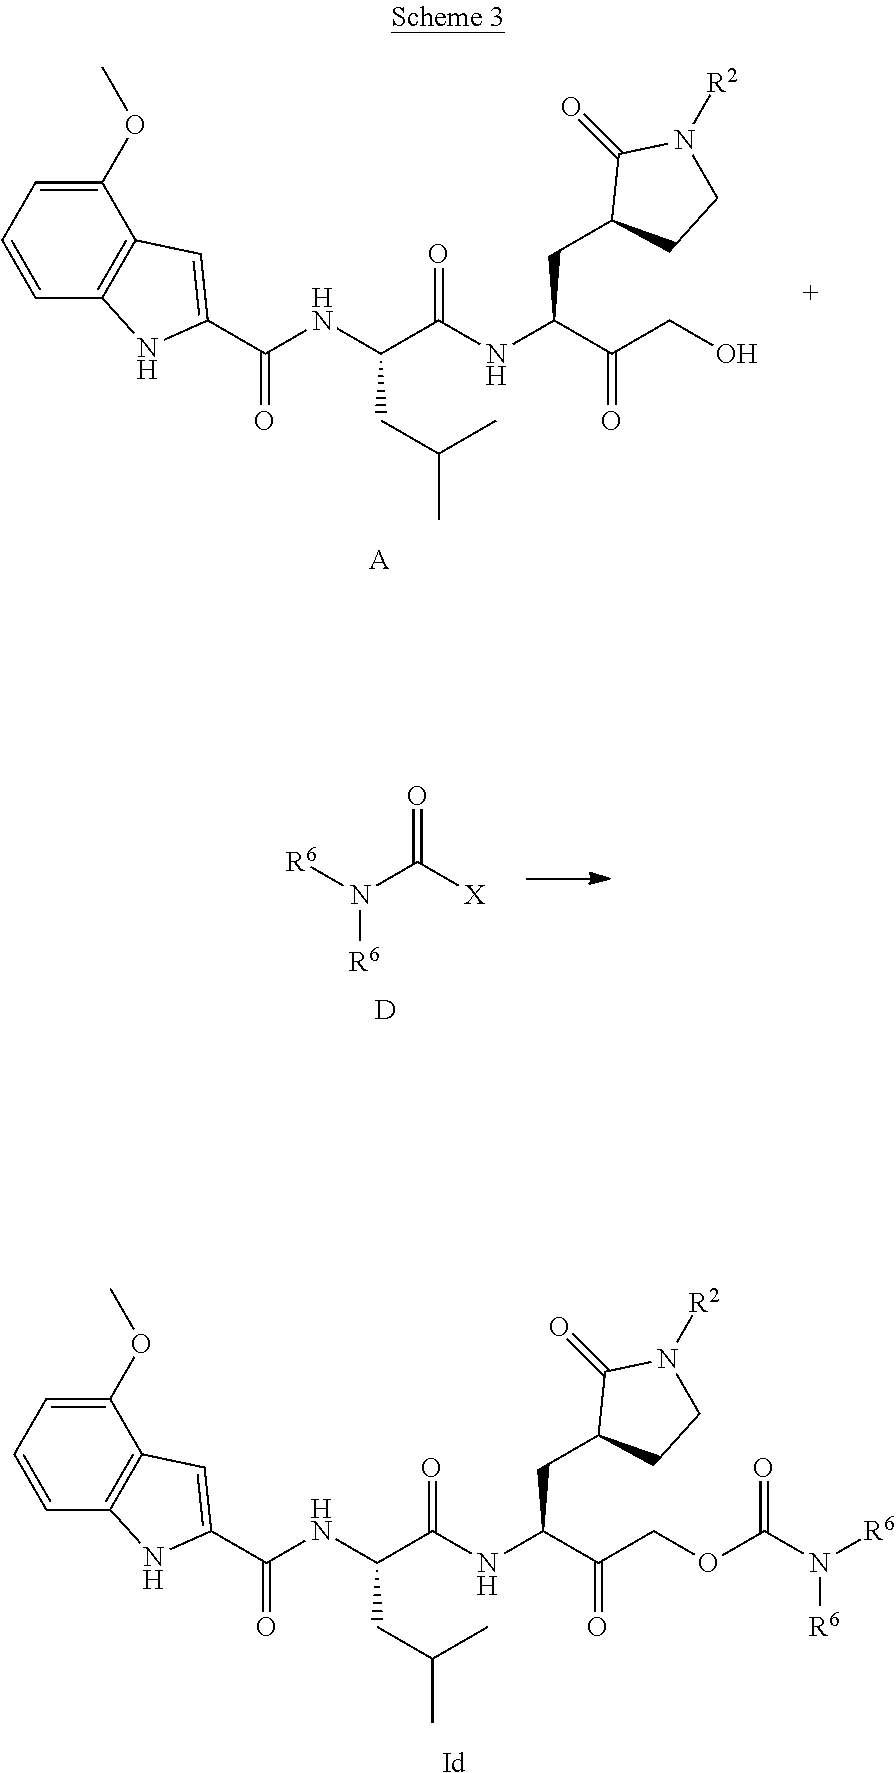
C1(OC)=CC=CC2=C1C=C(C(NC(C(NC(C(CO)=O)CC1CCN([R2])C1=O)=O)CC(C)C)=O)N2.[A].[Id].C1(OC)=CC=CC2=C1C=C(C(NC(C(NC(C(COC(=O)N([R6])[R6])=O)CC1CCN([R2])C1=O)=O)CC(C)C)=O)N2.[D].[R6]N(C(=O)[X])[R6]
